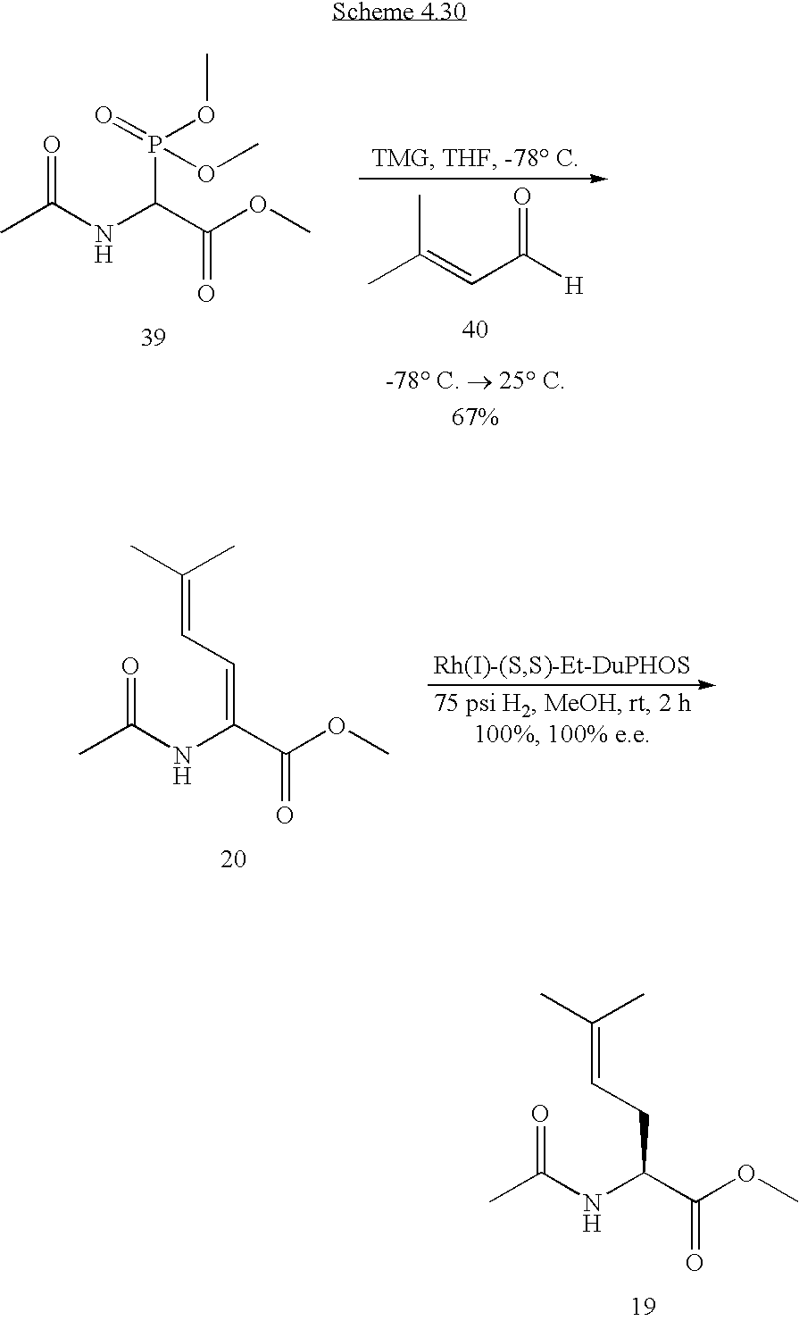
O=C(NC(C(OC)=O)CC=C(C)C)C.O=C(NC(C(OC)=O)P(OC)(=O)OC)C.CC(=CC([H])=O)C.O=C(NC(C(OC)=O)=CC=C(C)C)C
